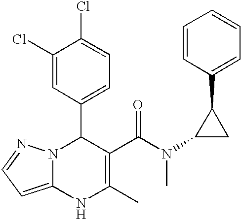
C1(Cl)=CC(C2N3C(=CC=N3)NC(C)=C2C(N(C2CC2C2=CC=CC=C2)C)=O)=CC=C1Cl
